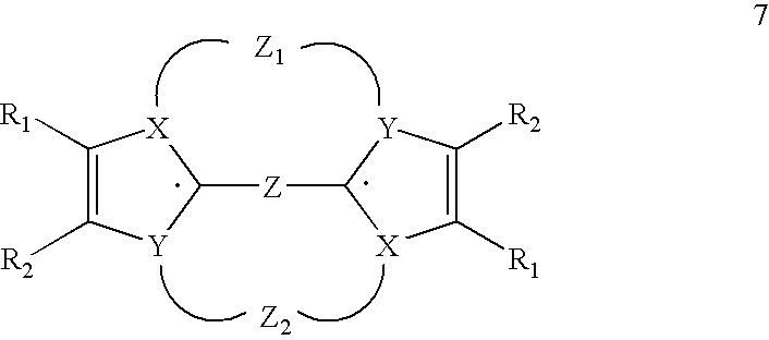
C1([R1])=C([R2])[Y]C([Z]C2[Y]C([R2])=C([R1])[X]2)[X]1
